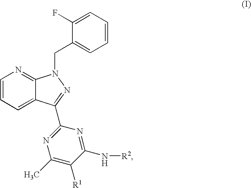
C1=CC=C2C(=N1)N(CC1=CC=CC=C1F)N=C2C1=NC(C)=C([R1])C(N[R2])=N1
